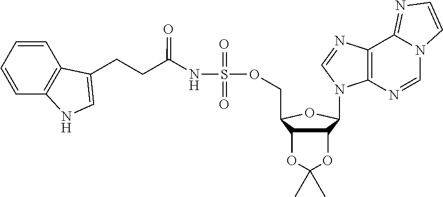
C12=C(N=CN3C1=NC=C3)N(C1C3C(C(COS(NC(CCC4=CNC5=C4C=CC=C5)=O)(=O)=O)O1)OC(C)(C)O3)C=N2
